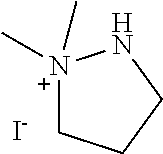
[N+]1(C)(C)CCCN1.[I-]
